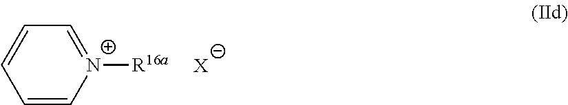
C1=C[N+]([R16a])=CC=C1.[X]
